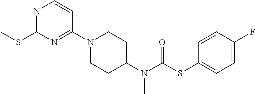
N1=C(SC)N=C(N2CCC(N(C(=O)SC3=CC=C(F)C=C3)C)CC2)C=C1
